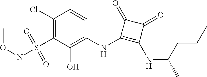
C1(Cl)=C(S(N(C)OC)(=O)=O)C(O)=C(NC2=C(NC(CCC)C)C(=O)C2=O)C=C1
